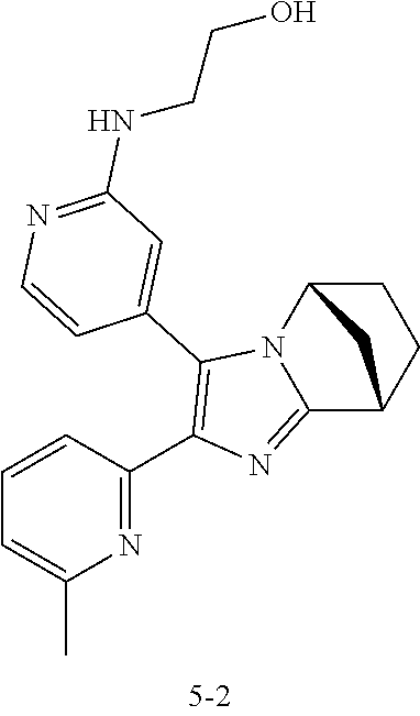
C1=CC(C2=C(C3=CC(NCCO)=NC=C3)N3C(=N2)C2CCC3C2)=NC(C)=C1
